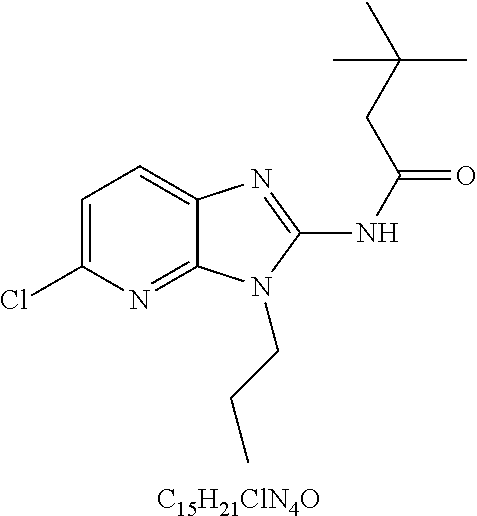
C1=C(Cl)N=C2C(=C1)N=C(NC(=O)CC(C)(C)C)N2CCC.[C15H21ClN4O]
